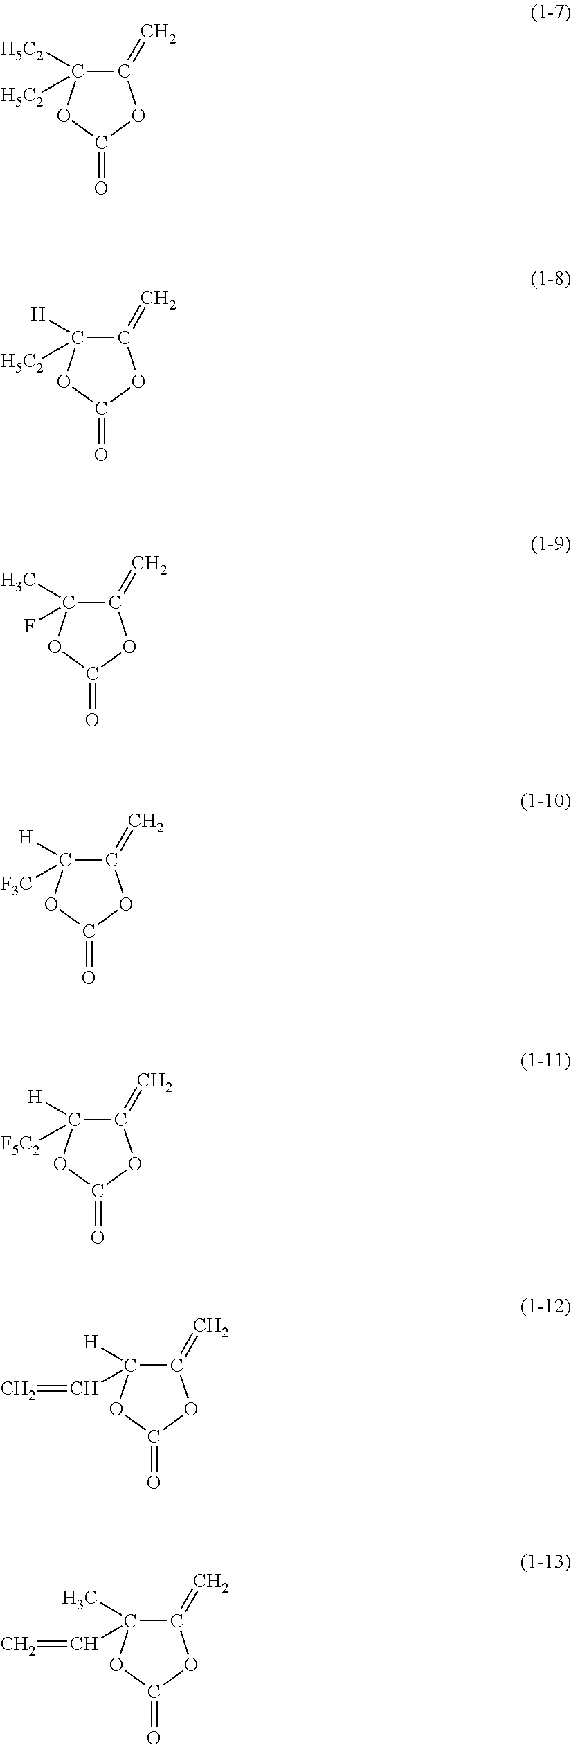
C1(=C)C([H5C2])([H5C2])OC(=O)O1.C1(=C)C([H])([H5C2])OC(=O)O1.C1(=C)C(C)(F)OC(=O)O1.C1(=C)C([H])([F3C])OC(=O)O1.C1(=C)C([H])([F5C2])OC(=O)O1.C1(=C)C([H])(C=C)OC(=O)O1.C1(=C)C(C)(C=C)OC(=O)O1
